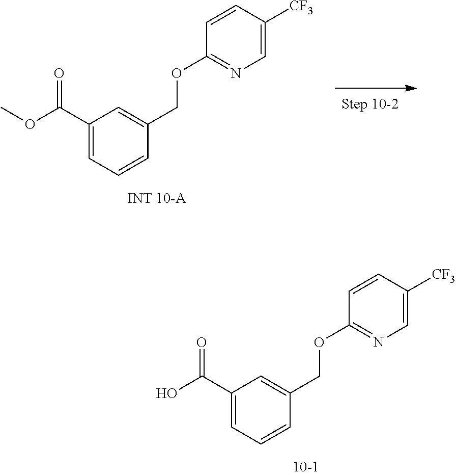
C1(C(OC)=O)=CC=CC(COC2=NC=C([CF3])C=C2)=C1.C1(C(O)=O)=CC=CC(COC2=NC=C([CF3])C=C2)=C1
